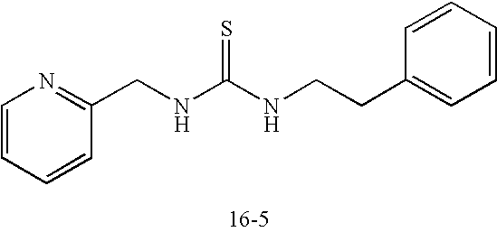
C(NC(NCCC1=CC=CC=C1)=S)C1=NC=CC=C1
